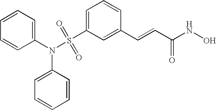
S(C1=CC=CC(C=CC(NO)=O)=C1)(N(C1=CC=CC=C1)C1=CC=CC=C1)(=O)=O
